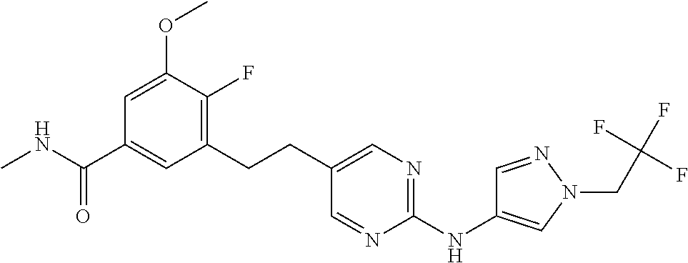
C1(CCC2=CN=C(NC3=CN(CC(F)(F)F)N=C3)N=C2)=C(F)C(OC)=CC(C(NC)=O)=C1
